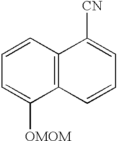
C1=CC=C([OMOM])C2=C1C([CN])=CC=C2
